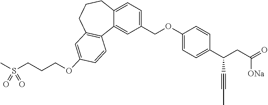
C1(COC2=CC=C(C(CC(=O)[ONa])C#CC)C=C2)=CC=C2C(=C1)C1=C(CCC2)C=C(OCCCS(C)(=O)=O)C=C1
